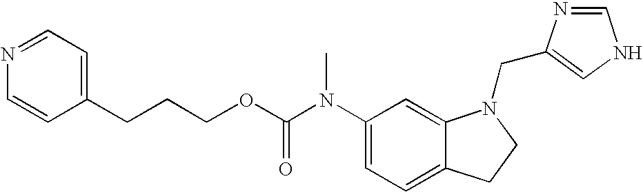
C1(N(C(OCCCC2=CC=NC=C2)=O)C)=CC=C2C(=C1)N(CC1=CNC=N1)CC2
